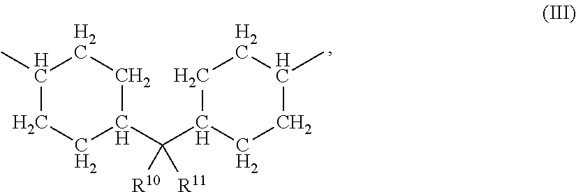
C1(C(C2CCC(C)CC2)([R10])[R11])CCC(C)CC1
